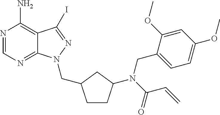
N1=CN=C2C(=C1N)C(I)=NN2CC1CCC(N(C(=O)C=C)CC2=CC=C(OC)C=C2OC)C1
